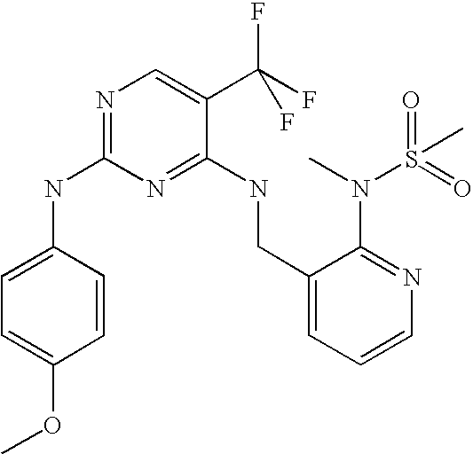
C1(NC2=NC=C(C(F)(F)F)C(NCC3=CC=CN=C3N(C)S(C)(=O)=O)=N2)=CC=C(OC)C=C1
